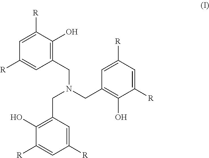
C1(CN(CC2=C(O)C([R])=CC([R])=C2)CC2=C(O)C([R])=CC([R])=C2)=C(O)C([R])=CC([R])=C1
